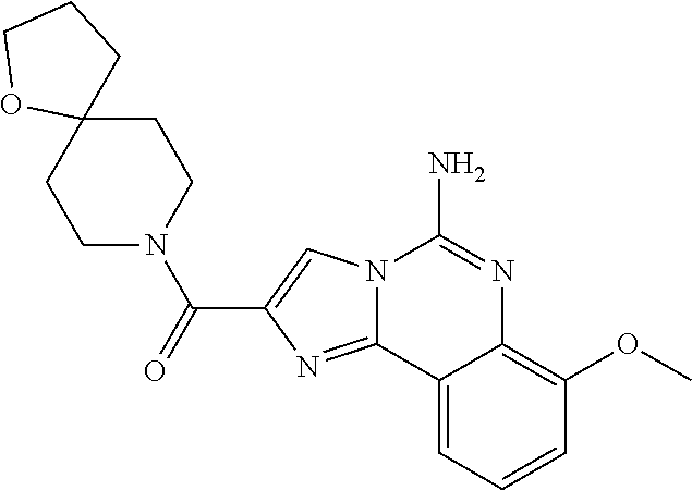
N12C(=NC(C(=O)N3CCC4(CC3)CCCO4)=C1)C1=CC=CC(OC)=C1N=C2N
